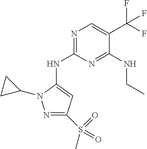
N1=C(NC2=CC(S(C)(=O)=O)=NN2C2CC2)N=C(NCC)C(C(F)(F)F)=C1
